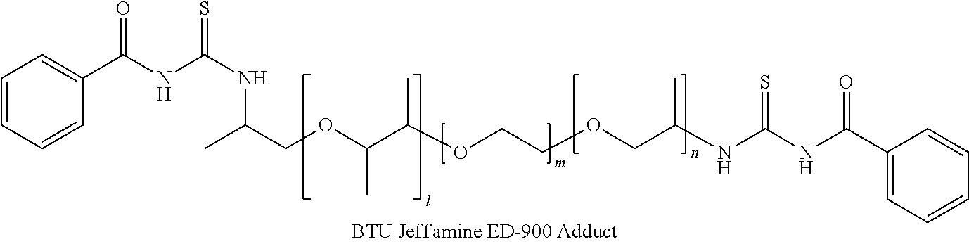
C1=CC=CC(C(NC(NC(COC(C(OCCOCC(NC(NC(C2=CC=CC=C2)=O)=S)C)C)C)C)=S)=O)=C1
